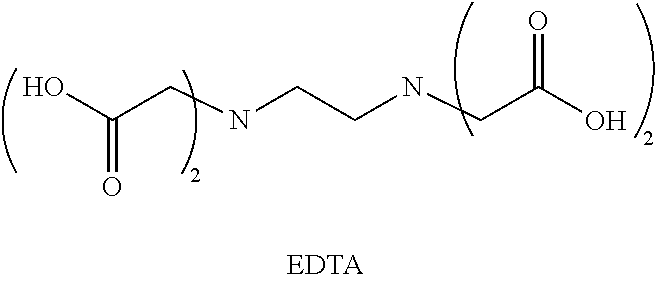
OC(CNCCNCC(O)=O)=O
